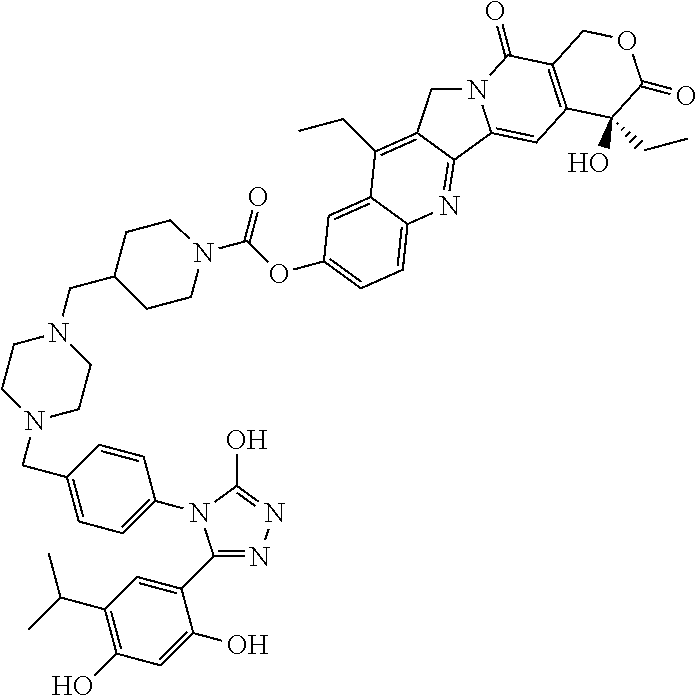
N1(C(=O)OC2=CC=C3C(=C2)C(CC)=C2CN4C(=CC5=C(C4=O)COC(=O)C5(CC)O)C2=N3)CCC(CN2CCN(CC3=CC=C(N4C(C5=CC(C(C)C)=C(O)C=C5O)=NN=C4O)C=C3)CC2)CC1
